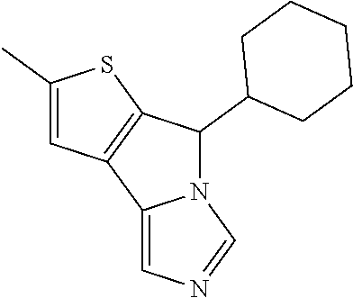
N12C(C3CCCCC3)C3=C(C1=CN=C2)C=C(C)S3
